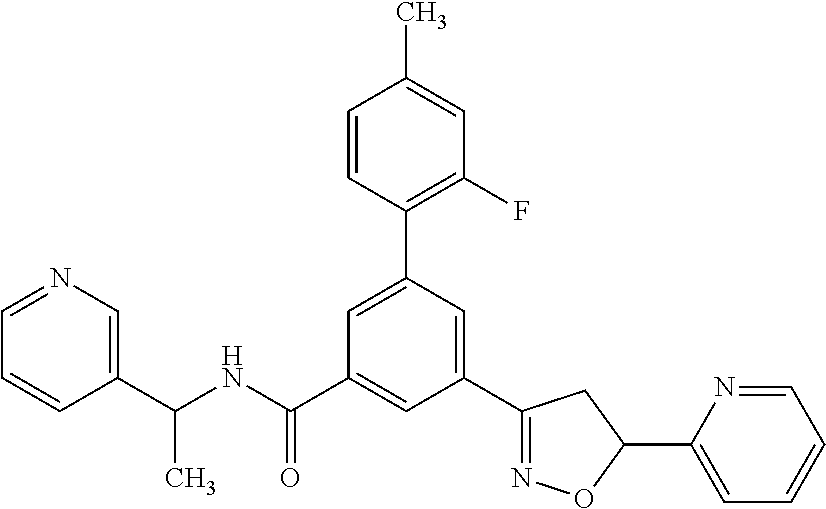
C1(C2=NOC(C3=CC=CC=N3)C2)=CC(C2=C(F)C=C(C)C=C2)=CC(C(NC(C2=CN=CC=C2)C)=O)=C1
